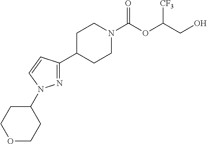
C1(C2CCN(C(OC(CO)[CF3])=O)CC2)=NN(C2CCOCC2)C=C1
